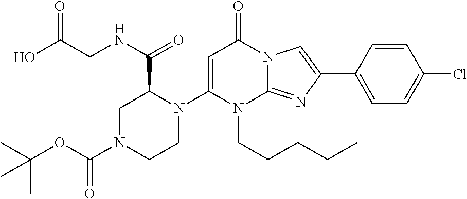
N1(C2=CC(=O)N3C(=NC(C4=CC=C(Cl)C=C4)=C3)N2CCCCC)C(C(=O)NCC(O)=O)CN(C(OC(C)(C)C)=O)CC1
